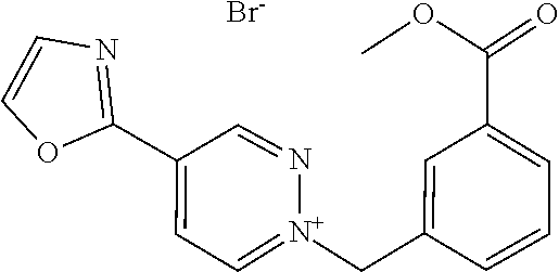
N1=C(C2=CC=[N+](CC3=CC(C(OC)=O)=CC=C3)N=C2)OC=C1.[Br-]
